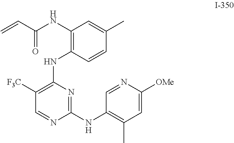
C1([F3C])=C(NC2=C(NC(C=C)=O)C=C(C)C=C2)N=C(NC2=C(C)C=C([OMe])N=C2)N=C1
